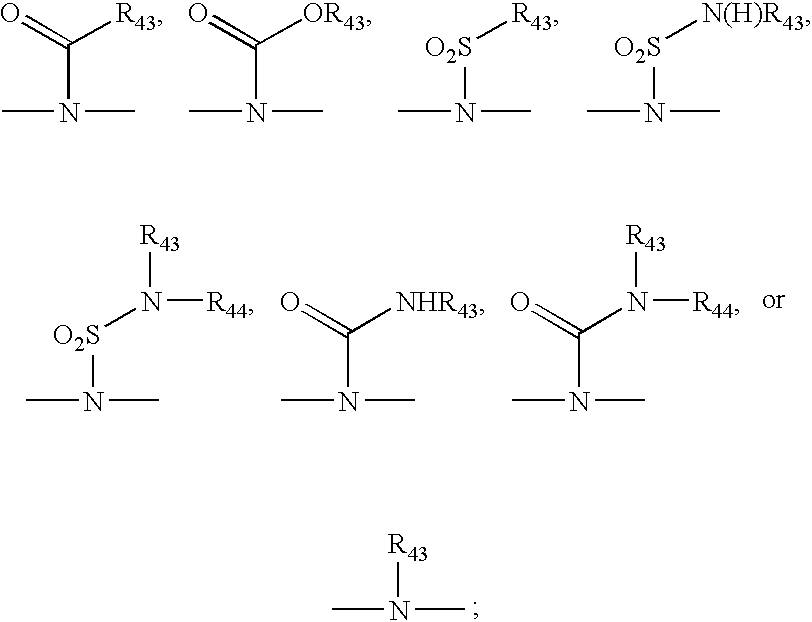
CN(C)C(=O)[R43].CN(C)C(=O)[OR43].CN(C)[O2S][R43].CN(C)[O2S][N(H)R43].CN(C)[O2S]N([R44])[R43].CN(C)C([NHR43])=O.CN(C)C(N([R44])[R43])=O.CN(C)[R43]
